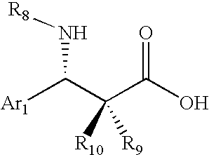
[Ar1]C(C(C(O)=O)([R10])[R9])N[R8]
